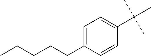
C1(C(C)(C)C)=CC=C(CCCCC)C=C1
